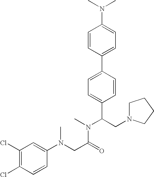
C1=CC(C2=CC=C(C(CN3CCCC3)N(C)C(CN(C3=CC(Cl)=C(Cl)C=C3)C)=O)C=C2)=CC=C1N(C)C
